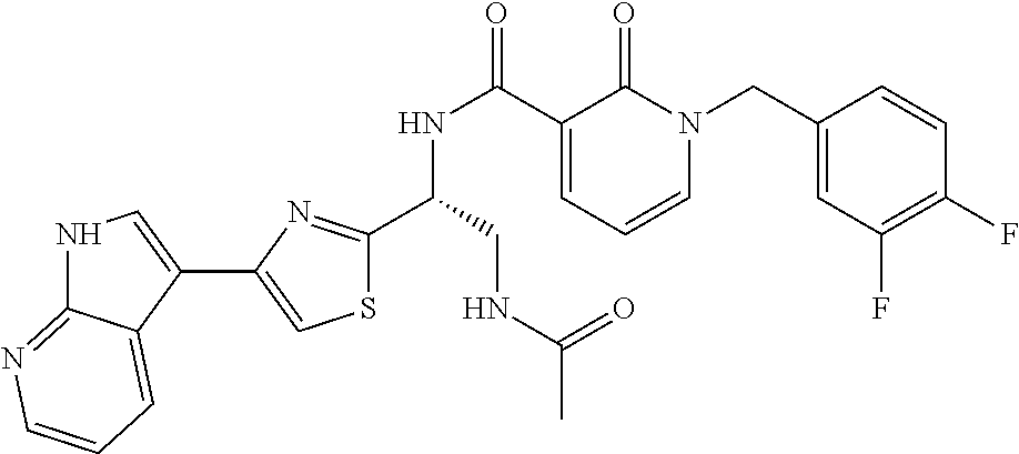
N1C2=NC=CC=C2C(C2=CSC(C(CNC(C)=O)NC(=O)C3=CC=CN(CC4=CC(F)=C(F)C=C4)C3=O)=N2)=C1
